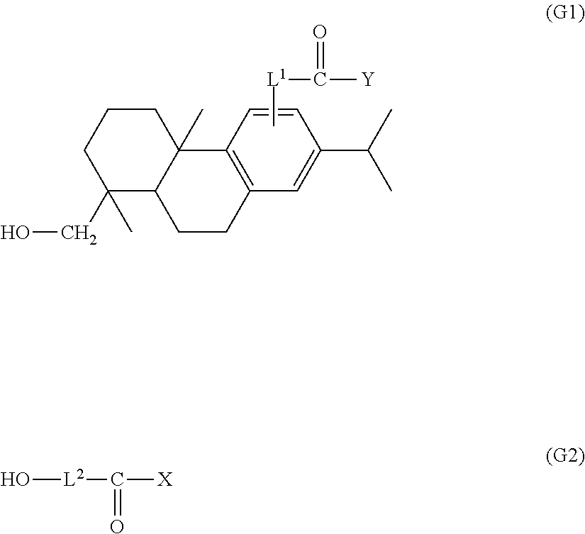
C1(CO)(C)C2C(C)(CCC1)C1=C(CC2)C=C(C(C)C)C=C1.C[L1]C(=O)[Y].O[L2]C(=O)[X]
